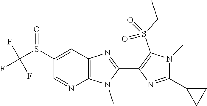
C12=C(C=C(S(C(F)(F)F)=O)C=N1)N=C(C1=C(S(CC)(=O)=O)N(C)C(C3CC3)=N1)N2C
